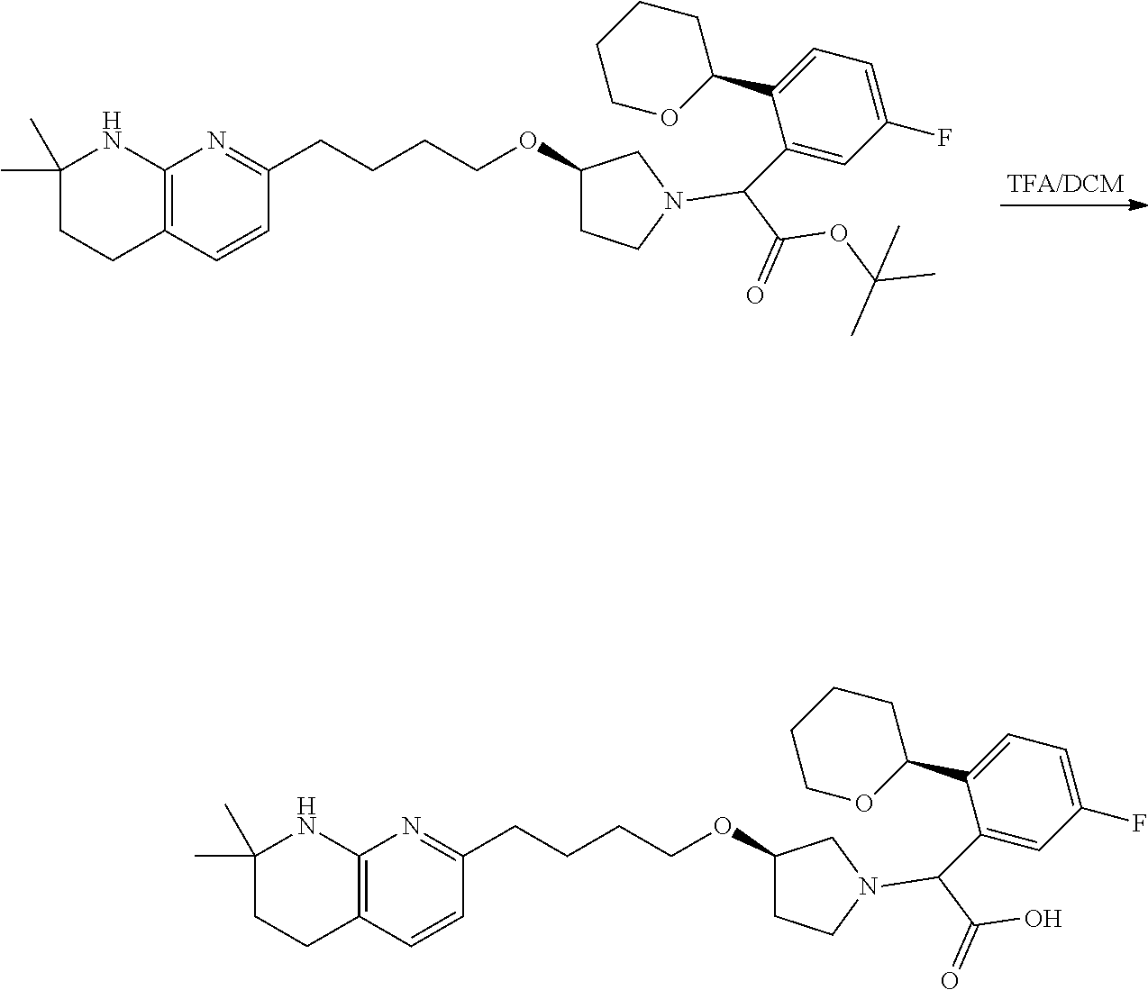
C12=C(C=CC(CCCCOC3CCN(C(C4=CC(F)=CC=C4C4CCCCO4)C(OC(C)(C)C)=O)C3)=N1)CCC(C)(C)N2.C12=C(C=CC(CCCCOC3CCN(C(C4=CC(F)=CC=C4C4CCCCO4)C(O)=O)C3)=N1)CCC(C)(C)N2
